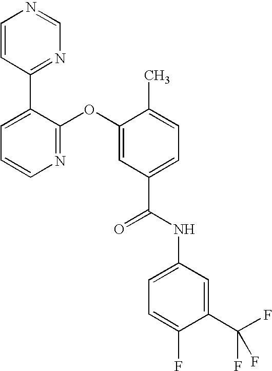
N1=C(OC2=CC(C(NC3=CC=C(F)C(C(F)(F)F)=C3)=O)=CC=C2C)C(C2=NC=NC=C2)=CC=C1
